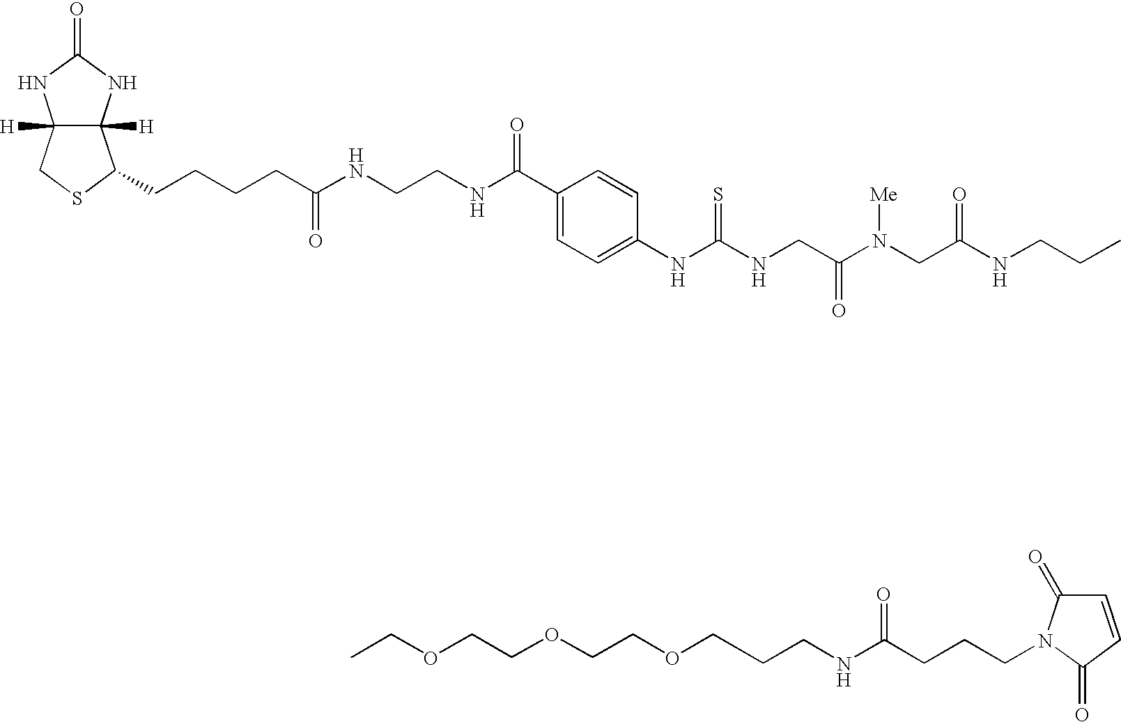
O(CCOCCCNC(=O)CCCN1C(=O)C=CC1=O)CCOCC.C12([H])C([H])(NC(=O)N1)C(CCCCC(NCCNC(C1=CC=C(NC(NCC(=O)N(CC(NCCC)=O)[Me])=S)C=C1)=O)=O)SC2
